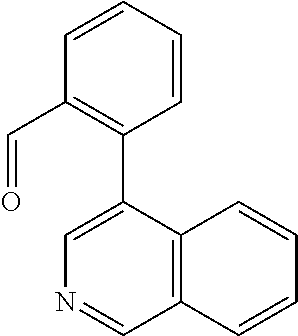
C1=CC(C=O)=C(C2=CN=CC3=C2C=CC=C3)C=C1
